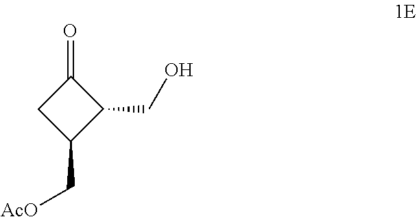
C1(=O)CC(C[AcO])C1CO
